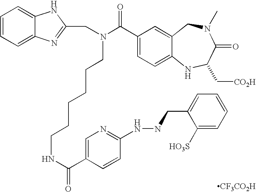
C1=CC=C2C(=C1)[H N]C(CN(CCCCCCNC(C1=CN=C(NNCC3=CC=CC=C3[HO3S])C=C1)=O)C(C1=CC=C3C(=C1)CN(C)C(=O)C(C[CO2H])N3)=O)=N2.[CF3CO2H]
